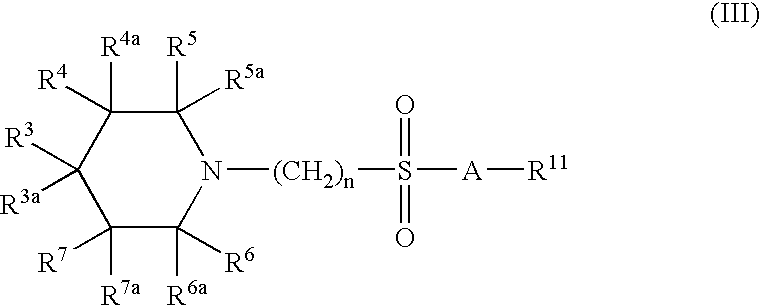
C1([R3])([R3a])C([R7a])([R7])C([R6a])([R6])N([(CH2)n]S([A][R11])(=O)=O)C([R5])([R5a])C1([R4a])[R4]
